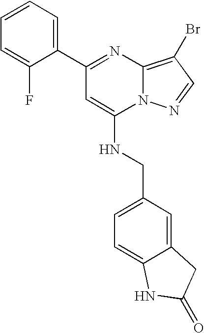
C1(C2=NC3=C(Br)C=NN3C(NCC3=CC=C4C(=C3)CC(=O)N4)=C2)=CC=CC=C1F
